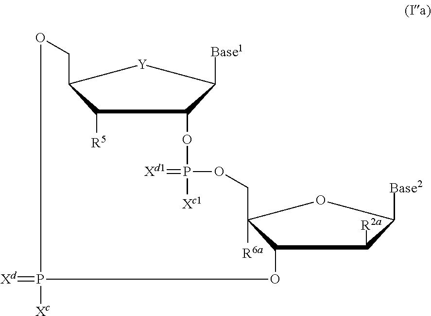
C1([R5])C2COP(=[Xd])([Xc])OC3C([R6a])(COP(=[Xd1])([Xc1])OC1C([Base1])[Y]2)OC([Base2])C3[R2a]
